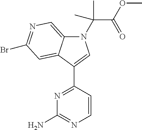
N1=C(C2=CN(C(C(OC)=O)(C)C)C3=CN=C(Br)C=C32)C=CN=C1N
